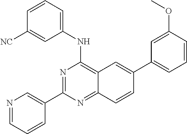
C12=C(NC3=CC=CC([NC])=C3)N=C(C3=CN=CC=C3)N=C1C=CC(C1=CC=CC(OC)=C1)=C2
